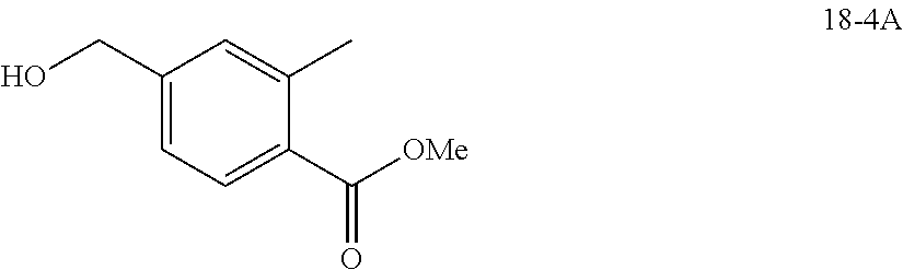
C1(CO)=CC=C(C(=O)[OMe])C(C)=C1
